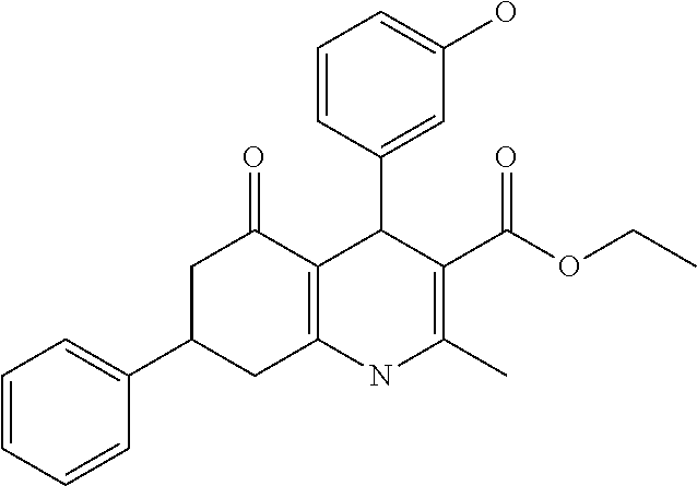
C1=CC(C2C3=C(NC(C)=C2C(OCC)=O)CC(C2=CC=CC=C2)CC3=O)=CC(O)=C1
